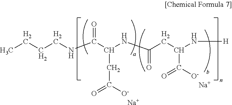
CCCCNC(C(NC(CC(N[H])C(=O)[O-])=O)CC(=O)[O-])=O.[Na].[Na]
